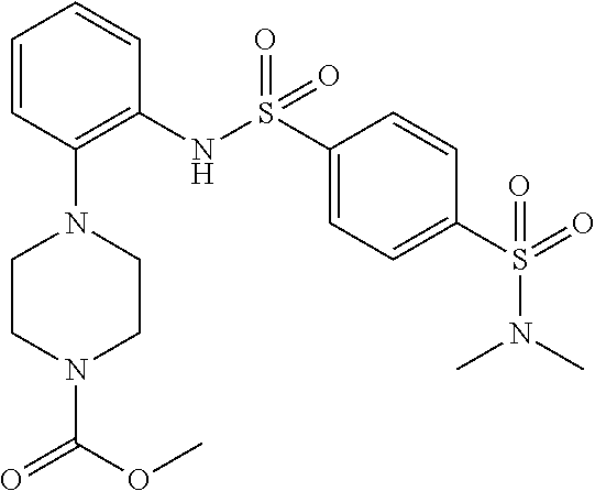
C1=CC(N2CCN(C(OC)=O)CC2)=C(NS(C2=CC=C(S(=O)(N(C)C)=O)C=C2)(=O)=O)C=C1
